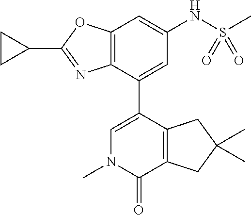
C12=C(C(C3=CN(C)C(=O)C4=C3CC(C)(C)C4)=CC(NS(C)(=O)=O)=C1)N=C(C1CC1)O2
